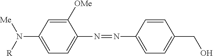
C1([OMe])=CC(N([R])[Me])=CC=C1N=NC1=CC=C(CO)C=C1
